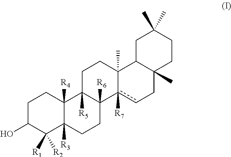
C1C(O)C([R1])([R2])C2([R3])C([R4])(C1)C1([R5])C([R6])(CC2)c2([R7])cCC3(C)C(C2(C)CC1)CC(C)(C)CC3
